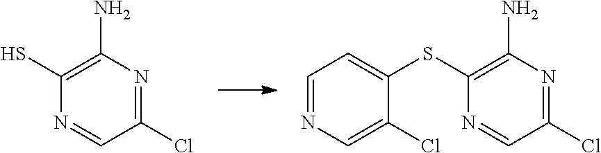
C1(SC2=C(N)N=C(Cl)C=N2)=CC=NC=C1Cl.SC1=C(N)N=C(Cl)C=N1
